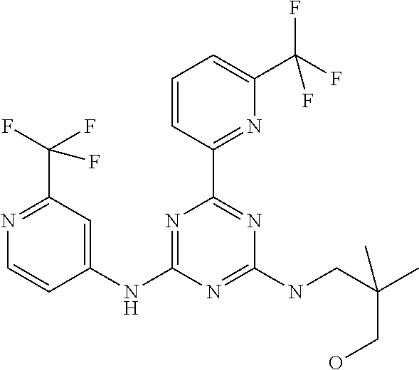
N1=C(C(F)(F)F)C=C(NC2=NC(C3=NC(C(F)(F)F)=CC=C3)=NC(NCC(C)(C)CO)=N2)C=C1
